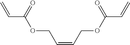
C=CC(OCC=CCOC(C=C)=O)=O
